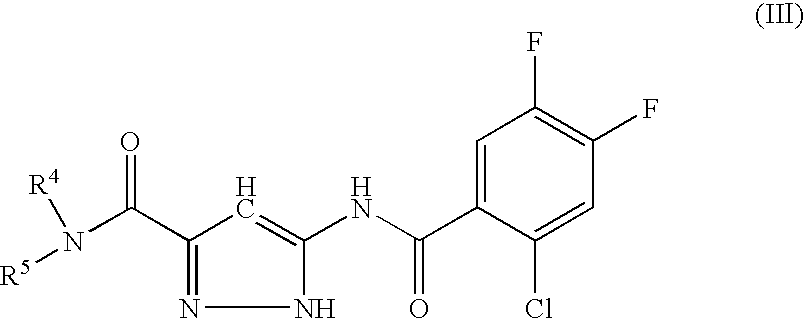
N1C(NC(C2=CC(F)=C(F)C=C2Cl)=O)=CC(C(N([R5])[R4])=O)=N1
